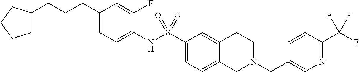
C1(CCCC2CCCC2)=CC=C(NS(C2=CC=C3C(=C2)CCN(CC2=CN=C(C(F)(F)F)C=C2)C3)(=O)=O)C(F)=C1
